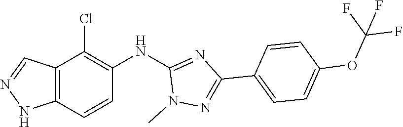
N1(C)N=C(C2=CC=C(OC(F)(F)F)C=C2)N=C1NC1=C(Cl)C2=C(NN=C2)C=C1
